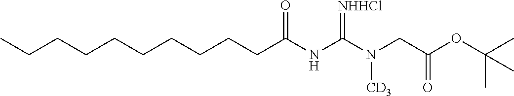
C(CCCCCCCCC(NC(N(CC(OC(C)(C)C)=O)[CD3])=[NHHCl])=O)C
